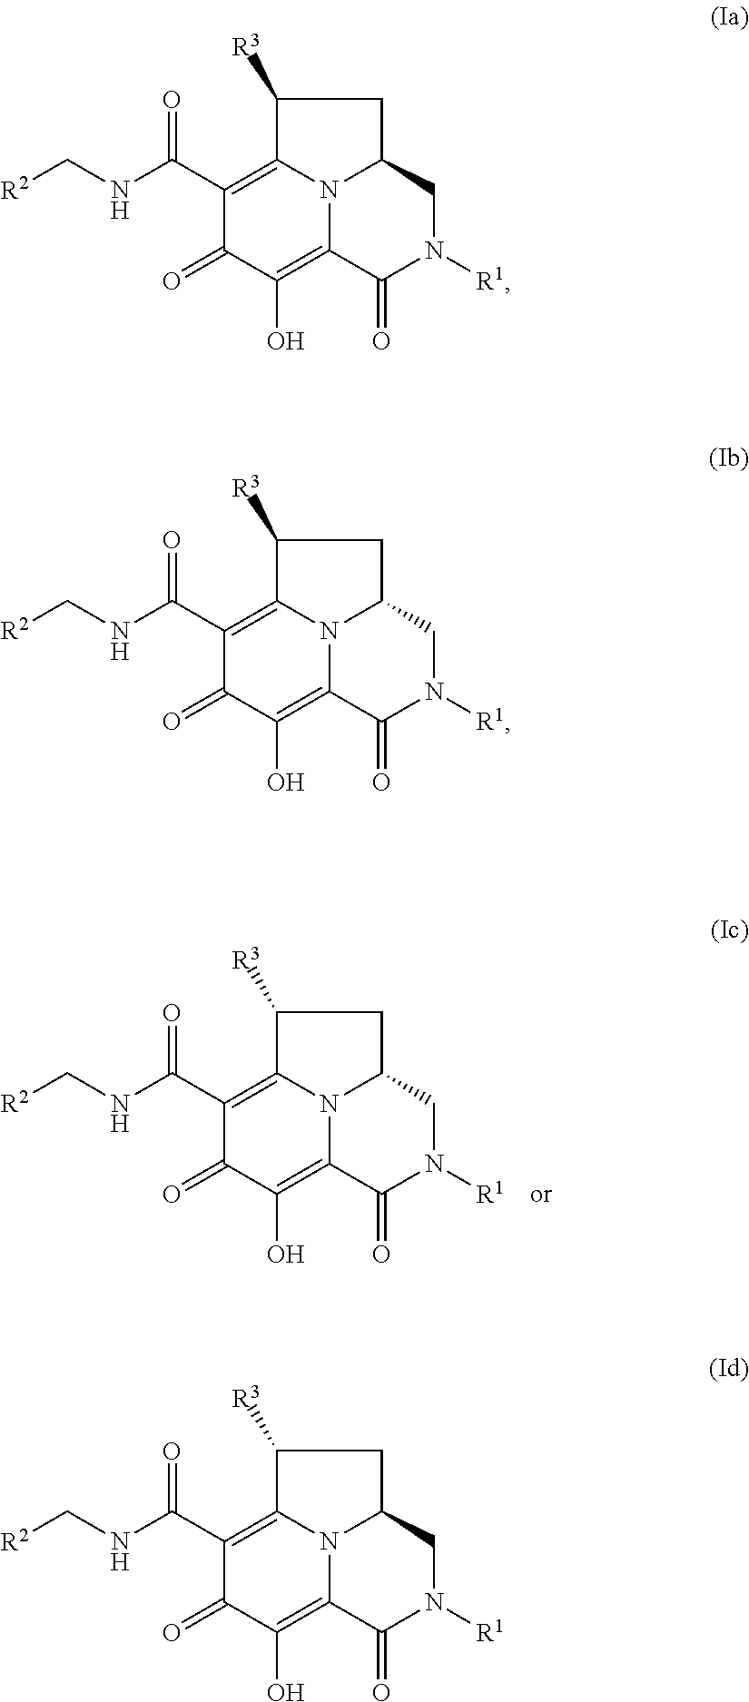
C(NC(C1=C2N3C(CN([R1])C(=O)C3=C(O)C1=O)CC2[R3])=O)[R2].C(NC(C1=C2N3C(CN([R1])C(=O)C3=C(O)C1=O)CC2[R3])=O)[R2].C(NC(C1=C2N3C(CN([R1])C(=O)C3=C(O)C1=O)CC2[R3])=O)[R2].C(NC(C1=C2N3C(CN([R1])C(=O)C3=C(O)C1=O)CC2[R3])=O)[R2]
